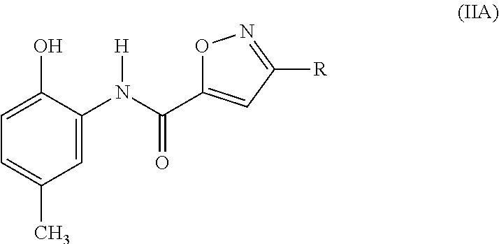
C1=C(N(C(=O)C2=CC([R])=NO2)[H])C(O)=CC=C1C
